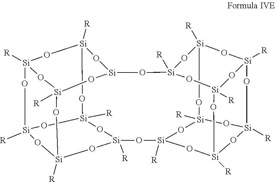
O1[Si]2([R])O[Si]3([R])O[Si]4([R])O[Si]5([R])O[Si]([R])(O[Si]([R])(O4)O2)O[Si]([R])(O[Si]([R])(O3)O5)O[Si]2([R])O[Si]3([R])O[Si]4([R])O[Si]5([R])O[Si]([R])(O[Si]1O4)O[Si]([R])(O[Si]([R])(O5)O3)O2
